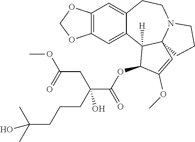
C12=C(C=C3C(=C1)CCN1C4(C3([H])C(OC(C(CCCC(C)(C)O)(CC(OC)=O)O)=O)C(OC)=C4)CCC1)OCO2
